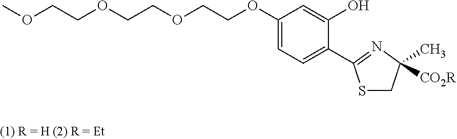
COCCOCCOCCOC1=CC=C(C2=NC(C)([CO2R])CS2)C(O)=C1
